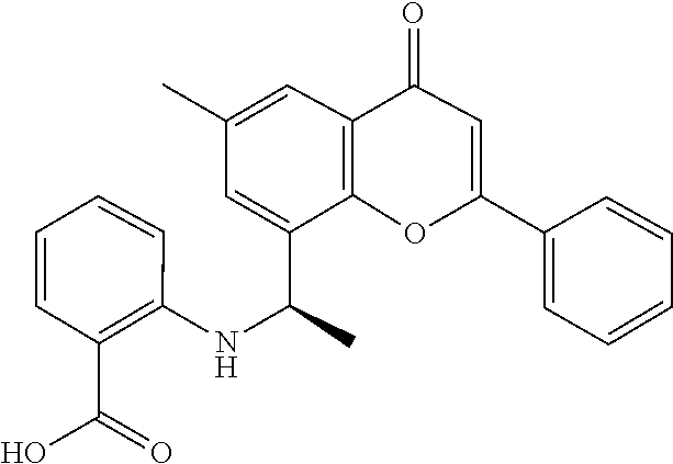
C1=C(C2=CC(=O)C3=C(C(C(NC4=C(C(O)=O)C=CC=C4)C)=CC(C)=C3)O2)C=CC=C1
